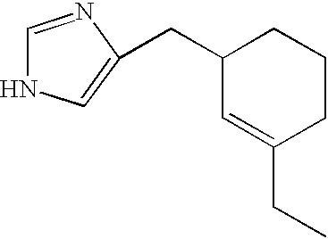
C1(CC2=CNC=N2)C=C(CC)CCC1
